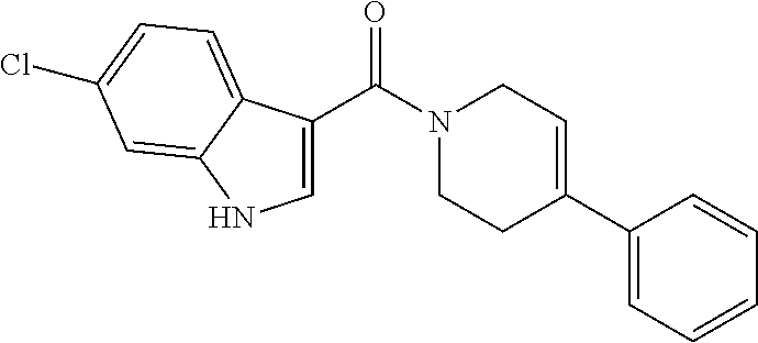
C1=C(C(N2CCC(C3=CC=CC=C3)=CC2)=O)C2=CC=C(Cl)C=C2N1
